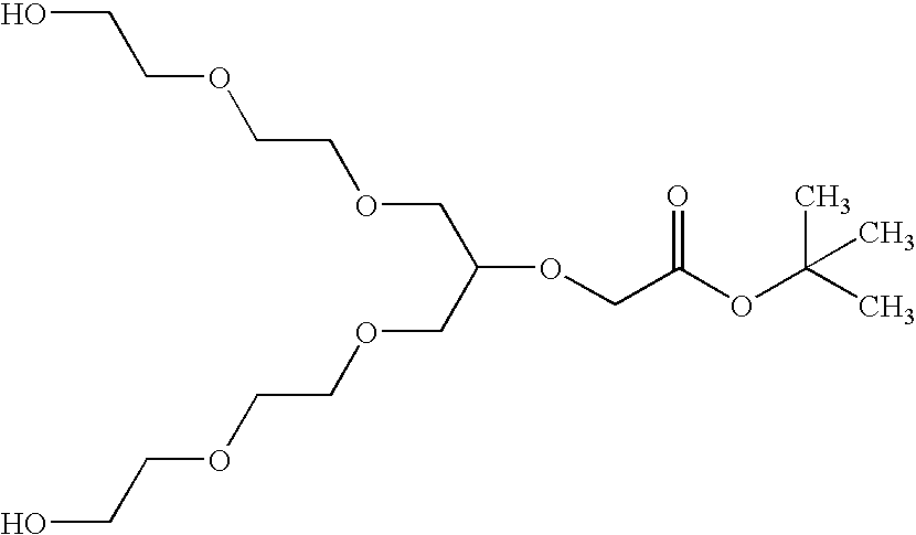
O(CC(OC(C)(C)C)=O)C(COCCOCCO)COCCOCCO
